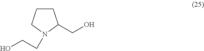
C1CCN(CCO)C1CO
